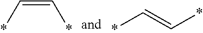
*C=C*.*C=C*
